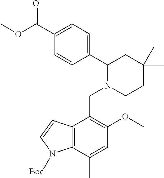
C1(C(OC)=O)=CC=C(C2N(CC3=C(OC)C=C(C)C4=C3C=CN4[Boc])CCC(C)(C)C2)C=C1
